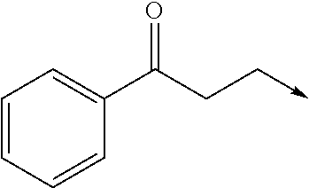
C(=O)(C1=CC=CC=C1)CC->C
